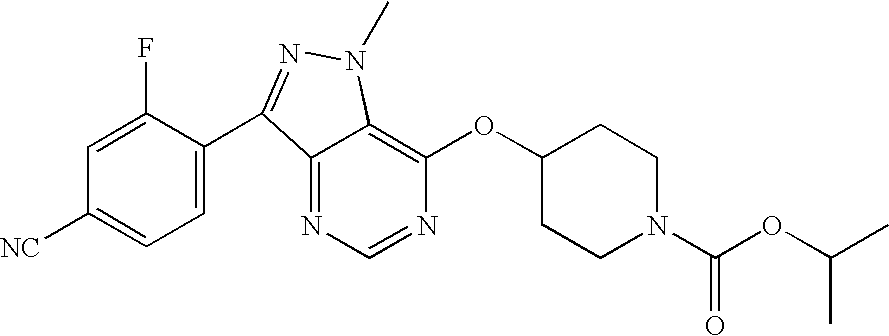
N1=CN=C2C(=C1OC1CCN(C(OC(C)C)=O)CC1)N(C)N=C2C1=CC=C([NC])C=C1F
